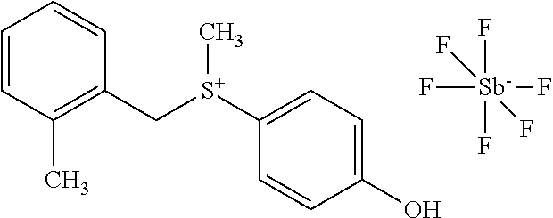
C1=CC(C)=C(C[S+](C2=CC=C(O)C=C2)C)C=C1.F[Sb](F)(F)(F)(F)F
